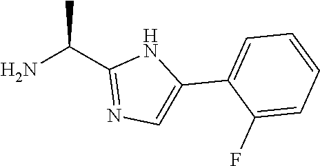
NC(C1=NC=C(C2=CC=CC=C2F)N1)C
